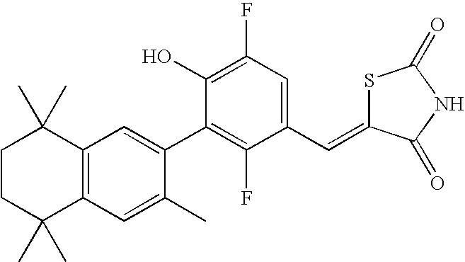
C1CC(C)(C)C2=C(C1(C)C)C=C(C1=C(F)C(C=C3SC(=O)NC3=O)=CC(F)=C1O)C(C)=C2
